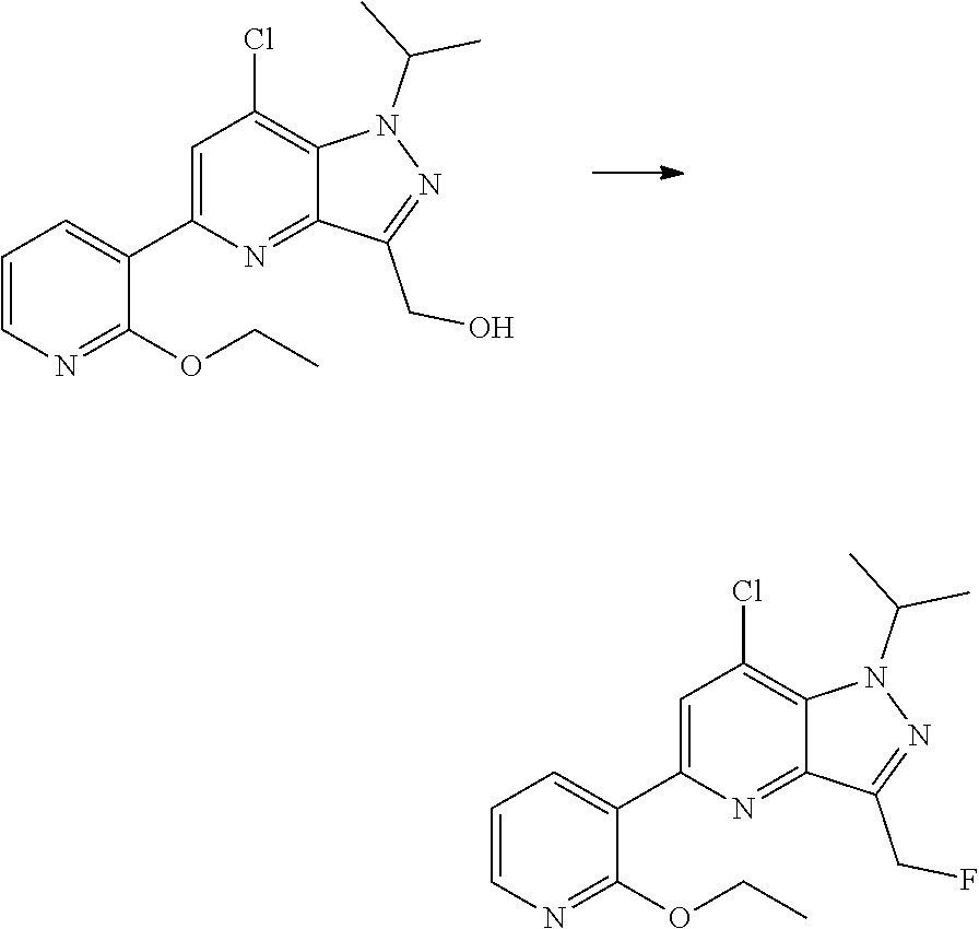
C1(C2=CC=CN=C2OCC)=CC(Cl)=C2C(=N1)C(CO)=NN2C(C)C.C1(C2=CC=CN=C2OCC)=CC(Cl)=C2C(=N1)C(CF)=NN2C(C)C
